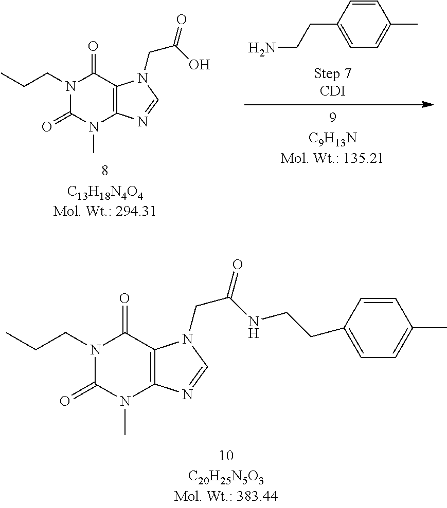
N1(CCC)C(=O)N(C)C2=C(C1=O)N(CC(NCCC1=CC=C(C)C=C1)=O)C=N2.C1=CC(CCN)=CC=C1C.N1(CCC)C(=O)N(C)C2=C(C1=O)N(CC(O)=O)C=N2
